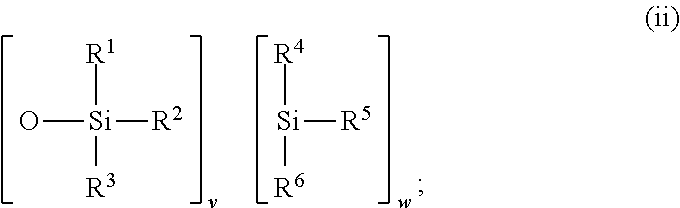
O[Si]([R1])([R3])[R2].[Si]([R4])([R6])[R5]
